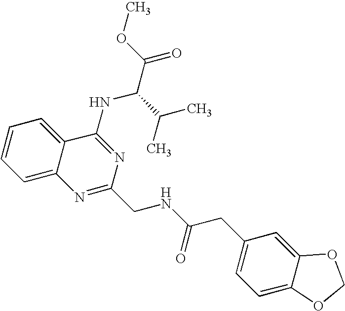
C12=CC=CC=C1C(NC(C(=O)OC)C(C)C)=NC(CNC(=O)CC1=CC=C3C(=C1)OCO3)=N2
